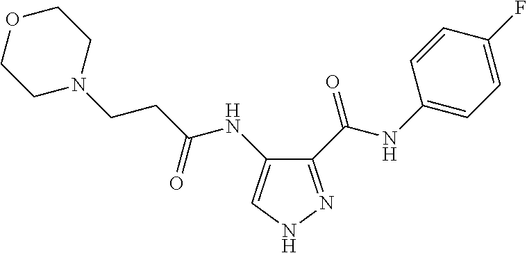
C(C(=O)NC1=CNN=C1C(NC1=CC=C(F)C=C1)=O)CN1CCOCC1
